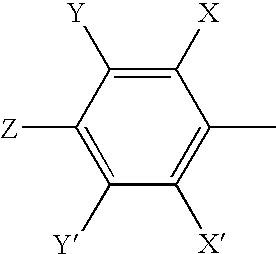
[Z]C1=C([Y])C([X])=C(C)C([X])=C1[Y]
